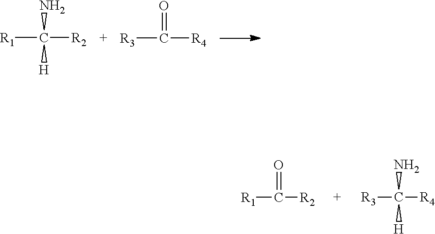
[R1]C([R2])(N)[H].[R3]C([R4])=O.[R4]C([R3])(N)[H].[R2]C([R1])=O
